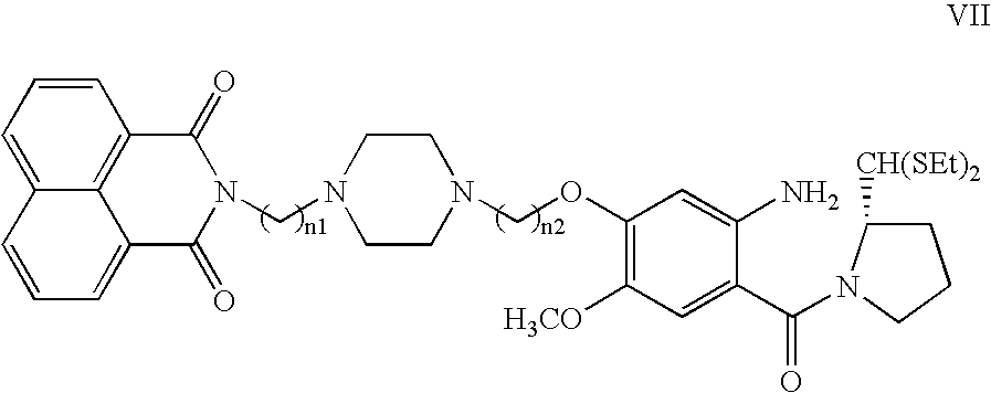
C1=CC=C2C3=C1C(=O)N(CN1CCN(COC4=C([H3CO])C=C(C(=O)N5C([CH(SEt)2])CCC5)C(N)=C4)CC1)C(=O)C3=CC=C2
